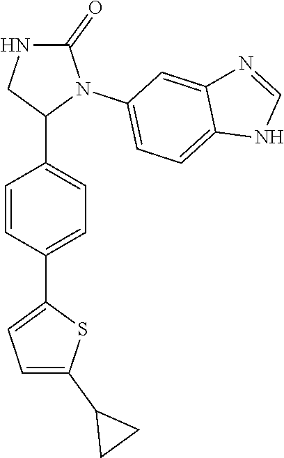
C1(=O)NCC(C2=CC=C(C3=CC=C(C4CC4)S3)C=C2)N1C1=CC=C2C(=C1)N=CN2
